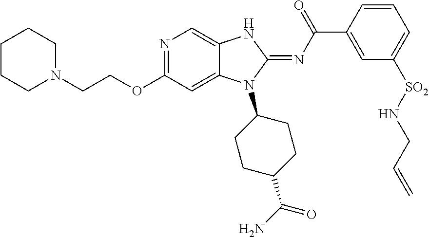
C(OC1=NC=C2C(=C1)N(C1CCC(C(N)=O)CC1)C(=NC(C1=CC([SO2]NCC=C)=CC=C1)=O)N2)CN1CCCCC1
